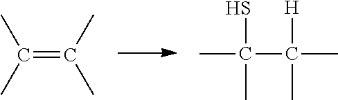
C(=C(C)C)(C)C.CC(C(C)(C)[H])(C)S
